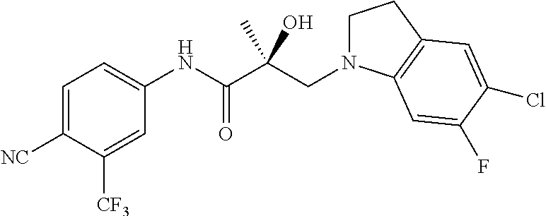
C1=C([NC])C([CF3])=CC(NC(C(CN2CCC3=C2C=C(F)C(Cl)=C3)(O)C)=O)=C1
